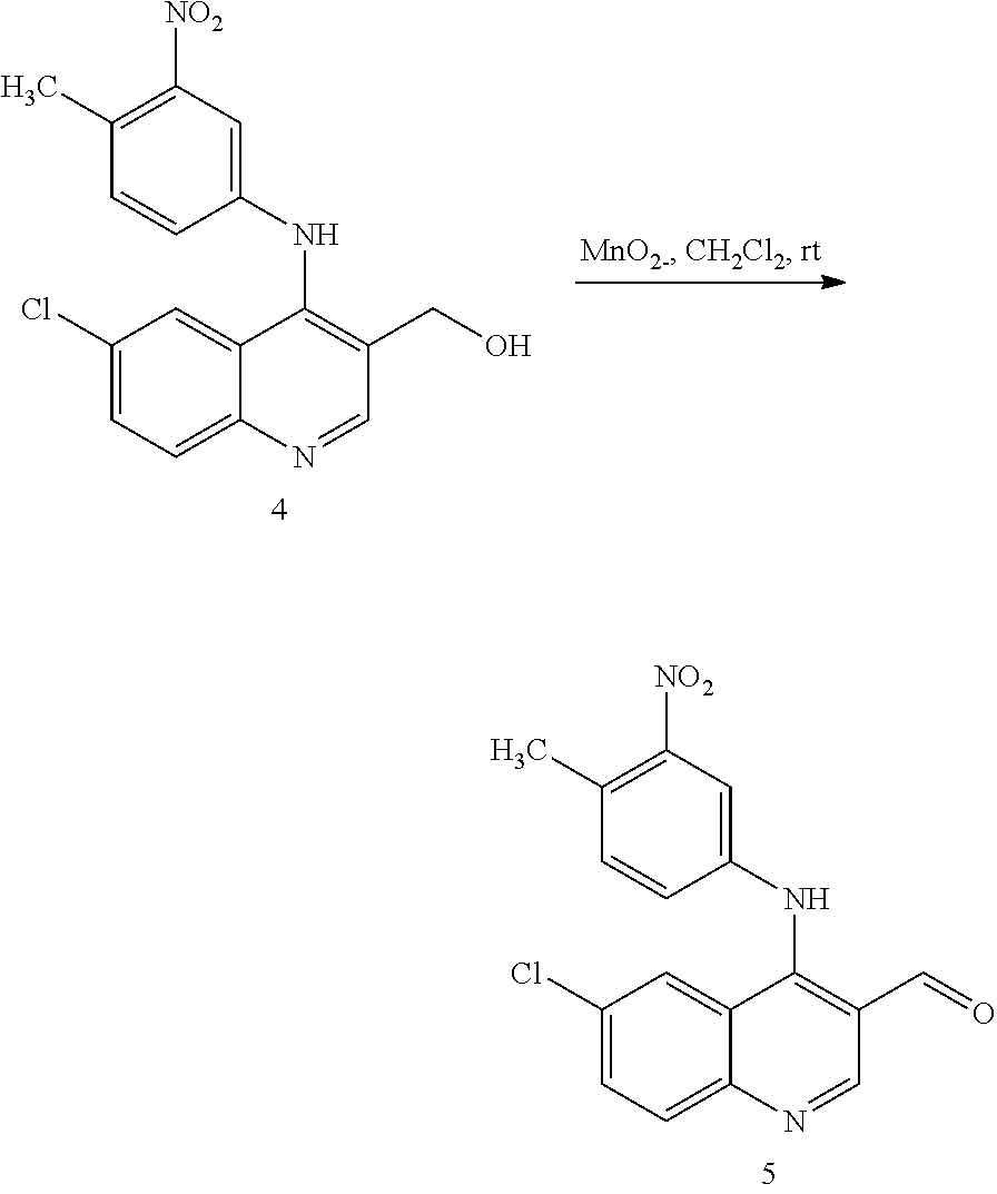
C1(Cl)=CC=C2C(=C1)C(NC1=CC([NO2])=C(C)C=C1)=C(C=O)C=N2.C1(Cl)=CC=C2C(=C1)C(NC1=CC([NO2])=C(C)C=C1)=C(CO)C=N2
